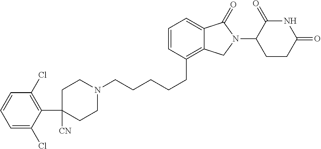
C1N(CCCCCC2=C3C(=CC=C2)C(=O)N(C2C(=O)NC(=O)CC2)C3)CCC(C2=C(Cl)C=CC=C2Cl)([CN])C1
